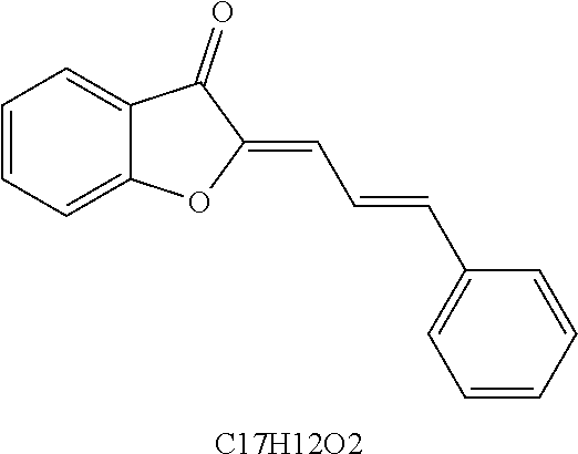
C1=CC=C2C(=C1)C(=O)C(=CC=CC1=CC=CC=C1)O2.[C17H12O2]
